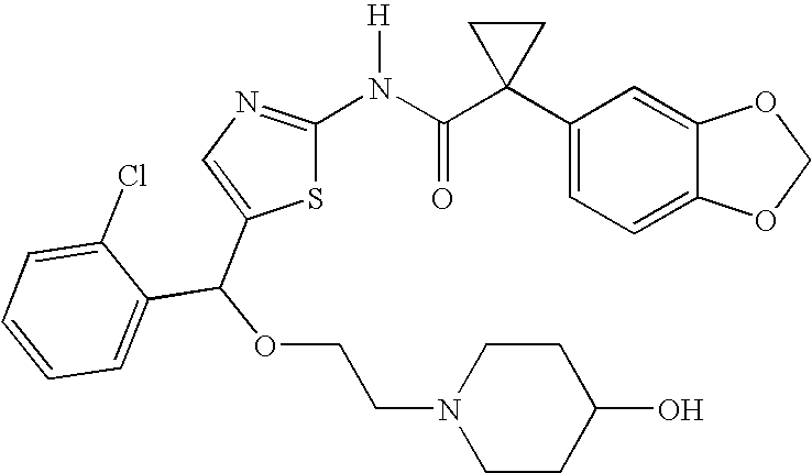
C1(C2(C(N([H])C3=NC=C(C(OCCN4CCC(O)CC4)C4=CC=CC=C4Cl)S3)=O)CC2)=CC=C2C(=C1)OCO2
